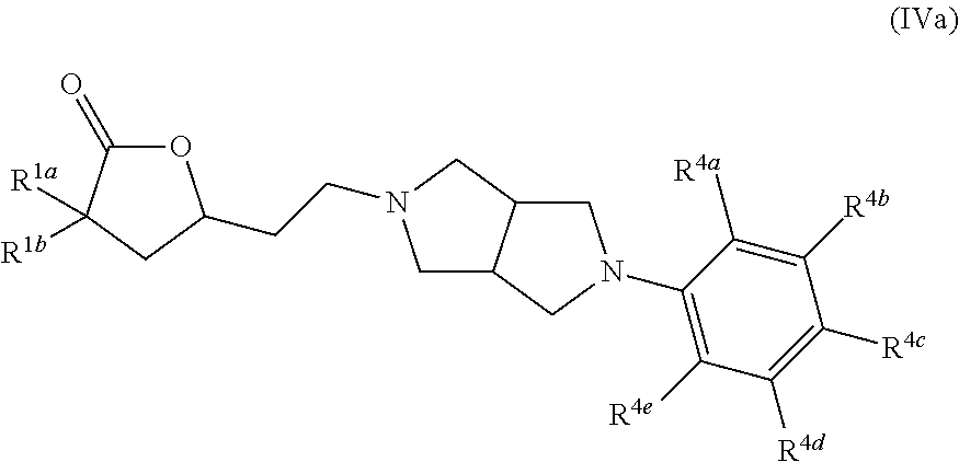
O1C(=O)C([R1a])([R1b])CC1CCN1CC2C(C1)CN(C1=C([R4e])C([R4d])=C([R4c])C([R4b])=C1[R4a])C2
